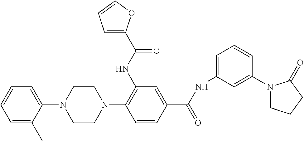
C1(N2CCN(C3=C(NC(=O)C4=CC=CO4)C=C(C(=O)NC4=CC=CC(N5CCCC5=O)=C4)C=C3)CC2)=CC=CC=C1C
